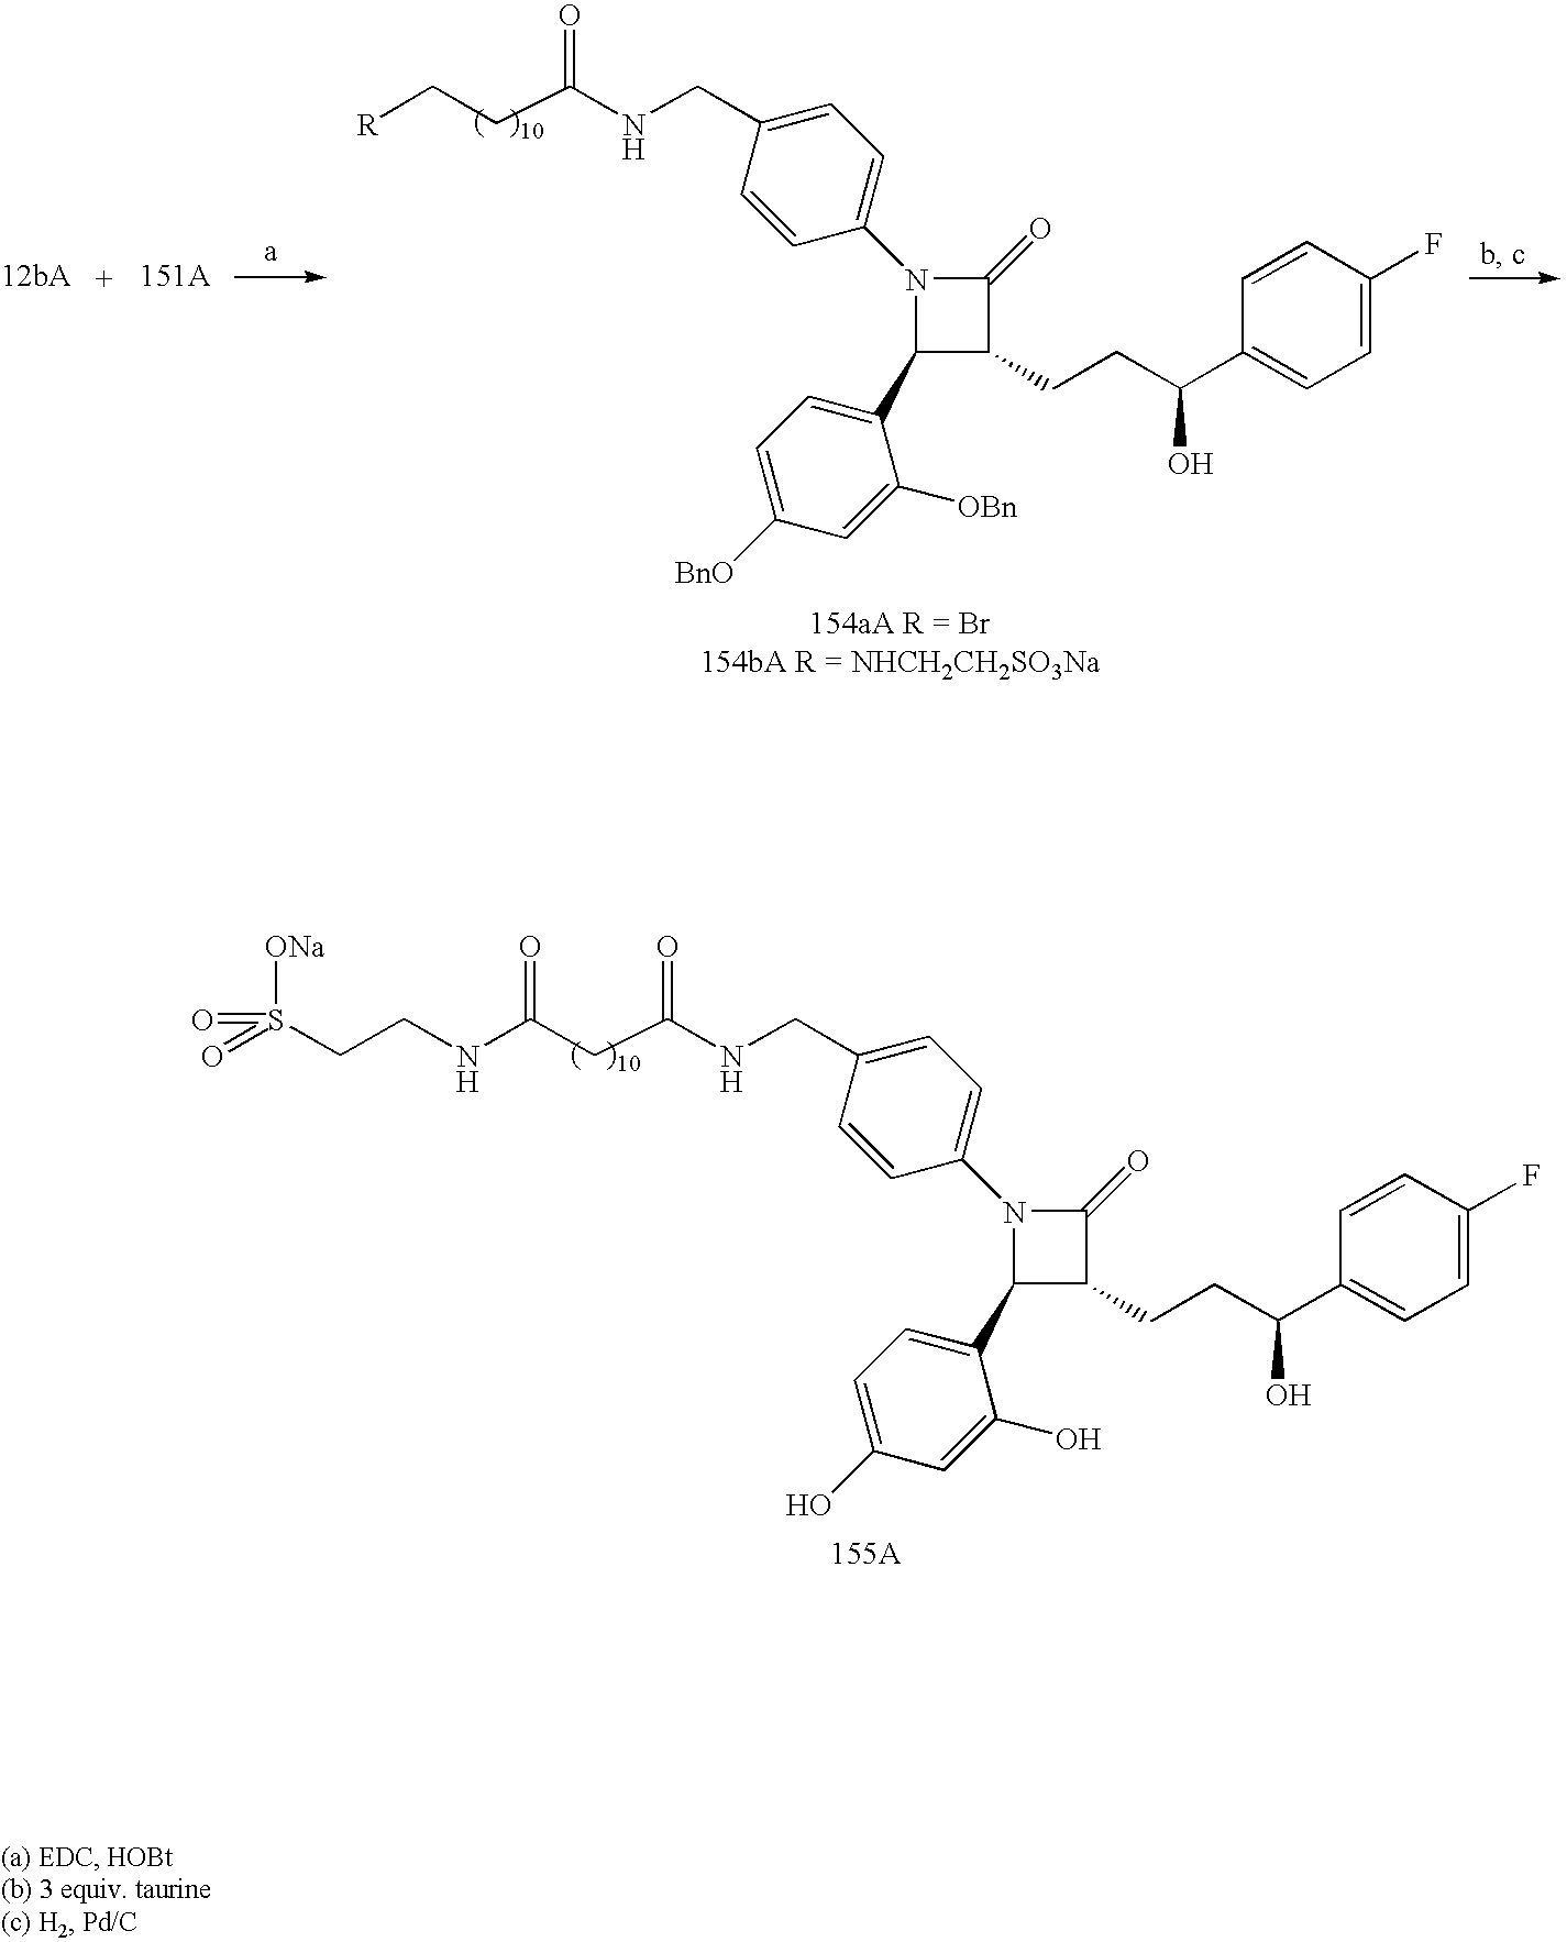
N1(C2=CC=C(CNC(CC(NCCS(=O)(=O)[ONa])=O)=O)C=C2)C(C2=CC=C(O)C=C2O)C(CCC(C2=CC=C(F)C=C2)O)C1=O.N1(C2=CC=C(CNC(CC[R])=O)C=C2)C(C2=CC=C([BnO])C=C2[OBn])C(CCC(C2=CC=C(F)C=C2)O)C1=O
